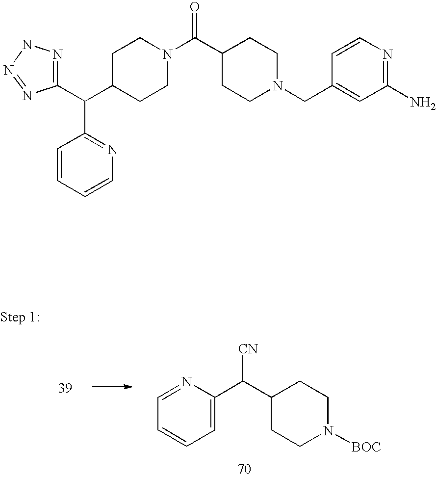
C1=CC=NC(C(C2CCN([BOC])CC2)[CN])=C1.C1CN(C(=O)C2CCN(CC3=CC(N)=NC=C3)CC2)CCC1C(C1=NNN=N1)C1=NC=CC=C1
